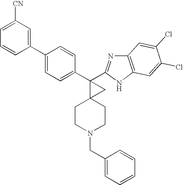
C1(C2=CC=C(C3(C4=NC5=C(N4)C=C(Cl)C(Cl)=C5)C4(CCN(CC5=CC=CC=C5)CC4)C3)C=C2)=CC([CN])=CC=C1
